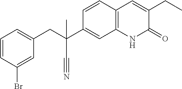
C1=CC(Br)=CC(CC(C2=CC3=C(C=C2)C=C(CC)C(=O)N3)(C)C#N)=C1
